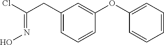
ClC(CC1=CC=CC(OC2=CC=CC=C2)=C1)=NO
